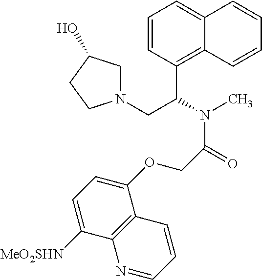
C1=CC(C(N(C)C(=O)COC2=CC=C([MeO2SHN])C3=C2C=CC=N3)CN2CC(O)CC2)=C2C(=C1)C=CC=C2
